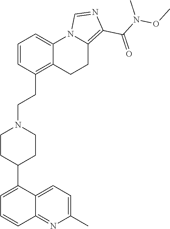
C1(C2=CC=CC3=NC(C)=CC=C32)CCN(CCC2=C3C(=CC=C2)N2C(=C(C(N(C)OC)=O)N=C2)CC3)CC1
